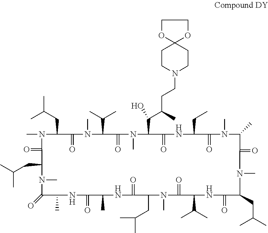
CC(CC1N(C)C(=O)C(CC(C)C)N(C)C(=O)C(C)NC(=O)C(C)NC(=O)C(CC(C)C)N(C)C(=O)C(C(C)C)NC(=O)C(CC(C)C)N(C)C(=O)C(C)N(C)C(=O)C(CC)NC(=O)C(C(C(C)CCN2CCC3(CC2)OCCO3)O)N(C)C(=O)C(C(C)C)N(C)C1=O)C
